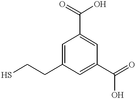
C1=C(CCS)C=C(C(=O)O)C=C1C(=O)O
